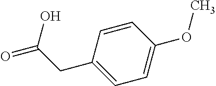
C1=CC(OC)=CC=C1CC(=O)O
